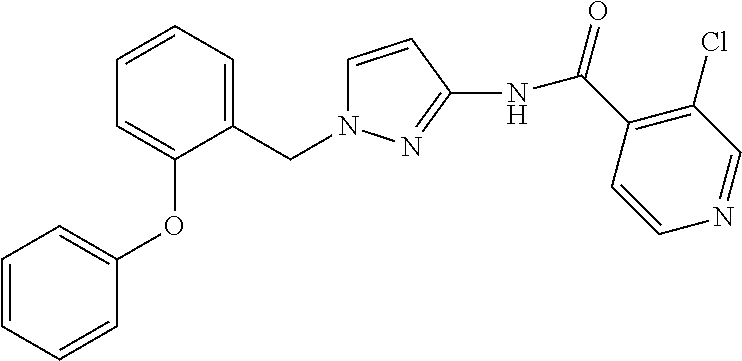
C1=CC=CC(OC2=CC=CC=C2CN2C=CC(NC(C3=C(Cl)C=NC=C3)=O)=N2)=C1
